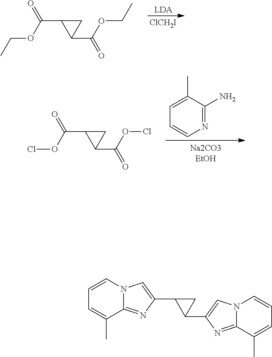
C(C1CC1C(=O)OCC)(OCC)=O.[ClCH2I].C(C1CC1C(=O)OCl)(OCl)=O.N1=C(N)C(C)=CC=C1.C1(C2C(C3=CN4C(=N3)C(C)=CC=C4)C2)=CN2C(=N1)C(C)=CC=C2
